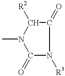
C1(=O)N([R3])C(=O)C([R2])N1C
